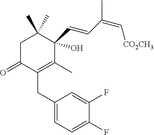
C1(CC2=C(C)C(C=CC(C)=C[CO2CH3])(O)C(C)(C)CC2=O)=CC=C(F)C(F)=C1
